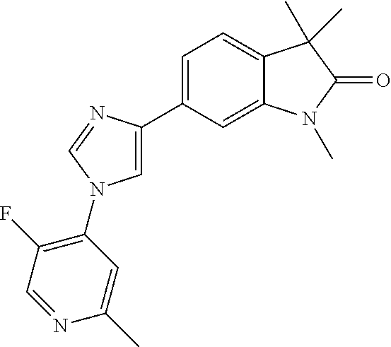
C1=C(C2=CN(C3=C(F)C=NC(C)=C3)C=N2)C=C2C(=C1)C(C)(C)C(=O)N2C
